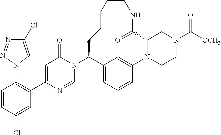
N1(C2C3=CC=CC(=C3)N3CCN(C([OCH3])=O)CC3C(=O)NCCCCC2)C(=O)C=C(C2=C(N3C=C(Cl)N=N3)C=CC(Cl)=C2)N=C1
